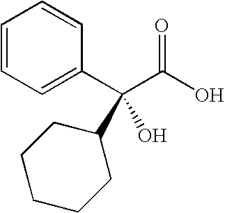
C1=CC=C(C(C(O)=O)(C2CCCCC2)O)C=C1
